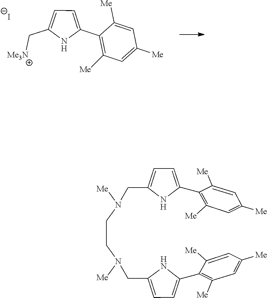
C1(C2=CC=C(C[Me3N])N2)=C([Me])C=C([Me])C=C1[Me].[I-].C1(C2=CC=C(CN(CCN(CC3=CC=C(C4=C([Me])C=C([Me])C=C4[Me])N3)[Me])[Me])N2)=C([Me])C=C([Me])C=C1[Me]
